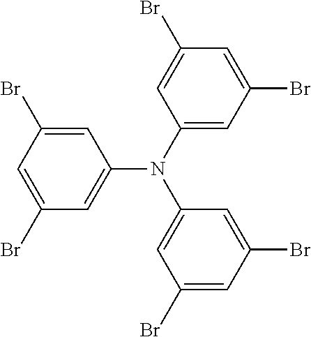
C1=C(Br)C=C(N(C2=CC(Br)=CC(Br)=C2)C2=CC(Br)=CC(Br)=C2)C=C1Br
